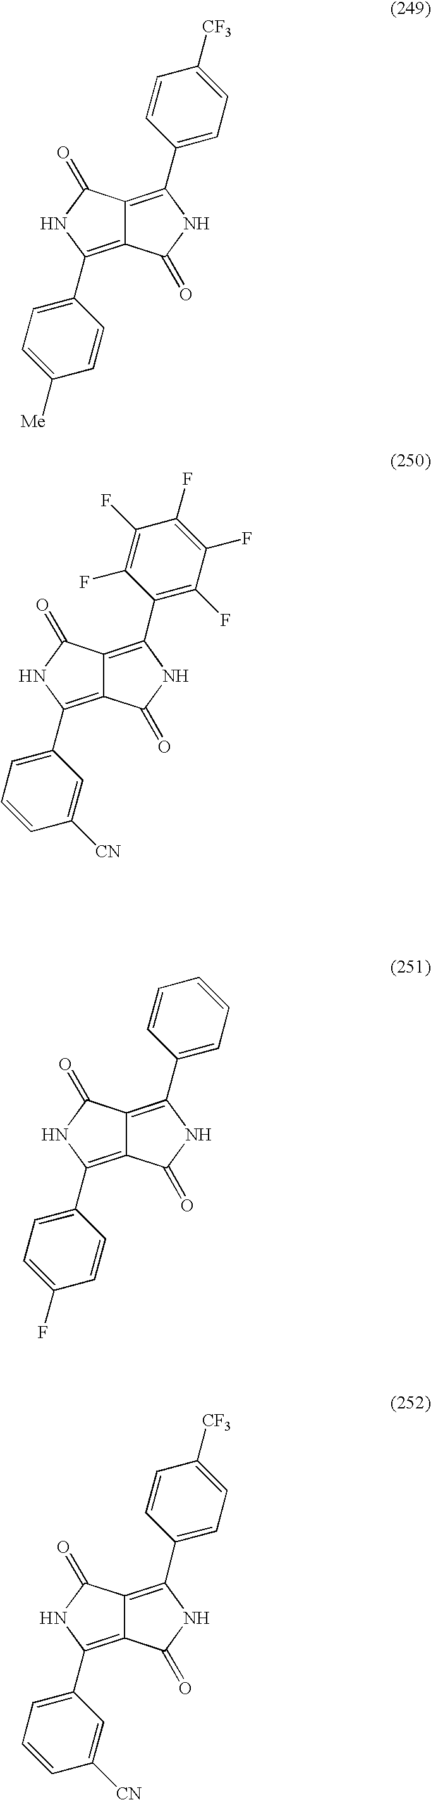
C12=C(C3=CC=C([Me])C=C3)NC(=O)C1=C(C1=CC=C([CF3])C=C1)NC2=O.C12=C(C3=CC=CC([CN])=C3)NC(=O)C1=C(C1=C(F)C(F)=C(F)C(F)=C1F)NC2=O.C12=C(C3=CC=C(F)C=C3)NC(=O)C1=C(C1=CC=CC=C1)NC2=O.C12=C(C3=CC=CC([CN])=C3)NC(=O)C1=C(C1=CC=C([CF3])C=C1)NC2=O
